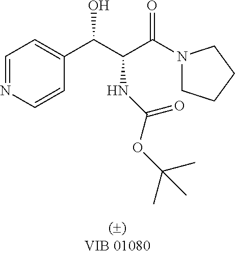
C(C(C(=O)N1CCCC1)NC(=O)OC(C)(C)C)(O)C1=CC=NC=C1
